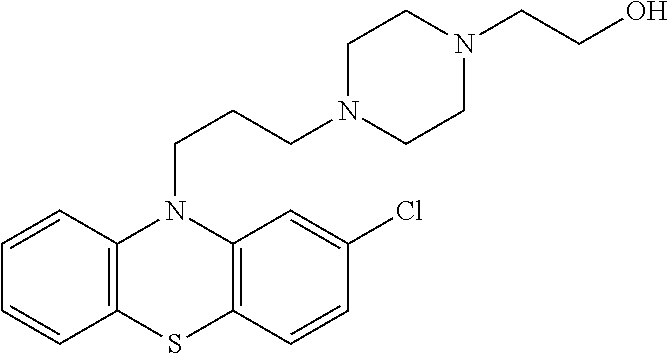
C12=C(SC3=C(N1CCCN1CCN(CCO)CC1)C=C(Cl)C=C3)C=CC=C2
